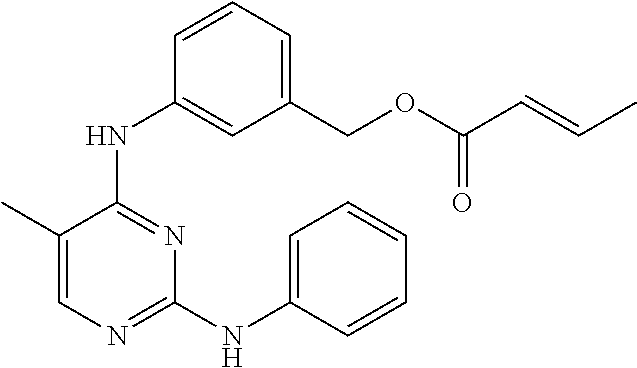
C1=C(C)C(NC2=CC(COC(=O)C=CC)=CC=C2)=NC(NC2=CC=CC=C2)=N1
